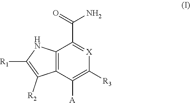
C12=C(C([A])=C([R3])[X]=C1C(N)=O)C([R2])=C([R1])N2
